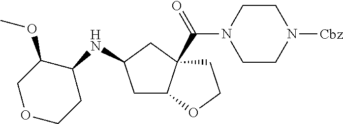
C1C2C(C(N3CCN([Cbz])CC3)=O)(CC1NC1CCOCC1OC)CCO2
